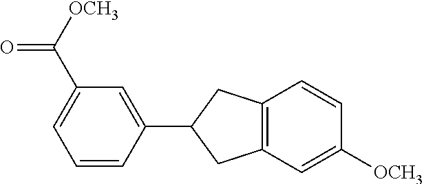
C12=C(C=C([OCH3])C=C1)CC(C1=CC(C([OCH3])=O)=CC=C1)C2
